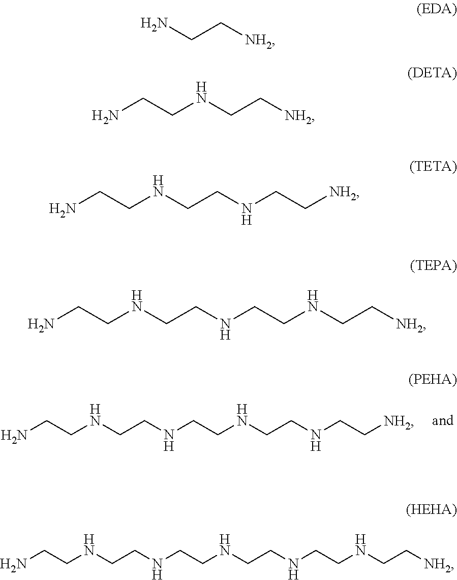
C(CNCCNCCNCC[NH2])NCCN.NCC[NH2].C(C[NH2])NCCN.C(CNCC[NH2])NCCN.C(CNCCNCC[NH2])NCCN.C(CNCCNCCNCCNCC[NH2])NCCN
